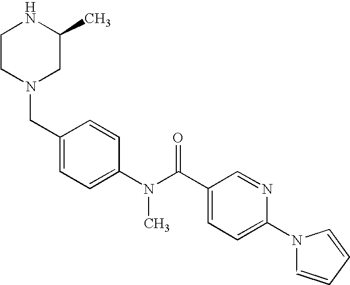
C1CN(CC2=CC=C(N(C(C3=CC=C(N4C=CC=C4)N=C3)=O)C)C=C2)CC(C)N1
